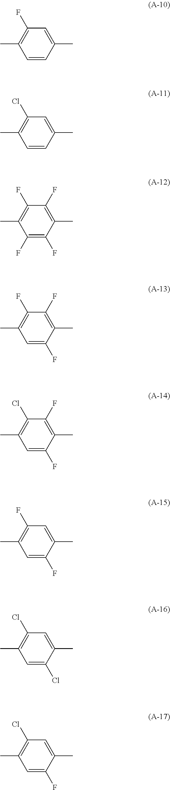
C1=CC(C)=CC(F)=C1C.C1=CC(C)=CC(Cl)=C1C.C1(F)=C(F)C(C)=C(F)C(F)=C1C.C1=C(F)C(C)=C(F)C(F)=C1C.C1=C(F)C(C)=C(F)C(Cl)=C1C.C1=C(F)C(C)=CC(F)=C1C.C1=C(Cl)C(C)=CC(Cl)=C1C.C1=C(F)C(C)=CC(Cl)=C1C
